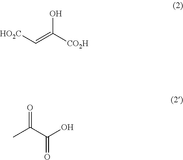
[HO2C]C=C([CO2H])O.CC(C(O)=O)=O
